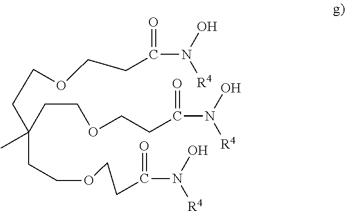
C(CCOCCC(=O)N(O)[R4])(CCOCCC(=O)N(O)[R4])(CCOCCC(=O)N(O)[R4])C
